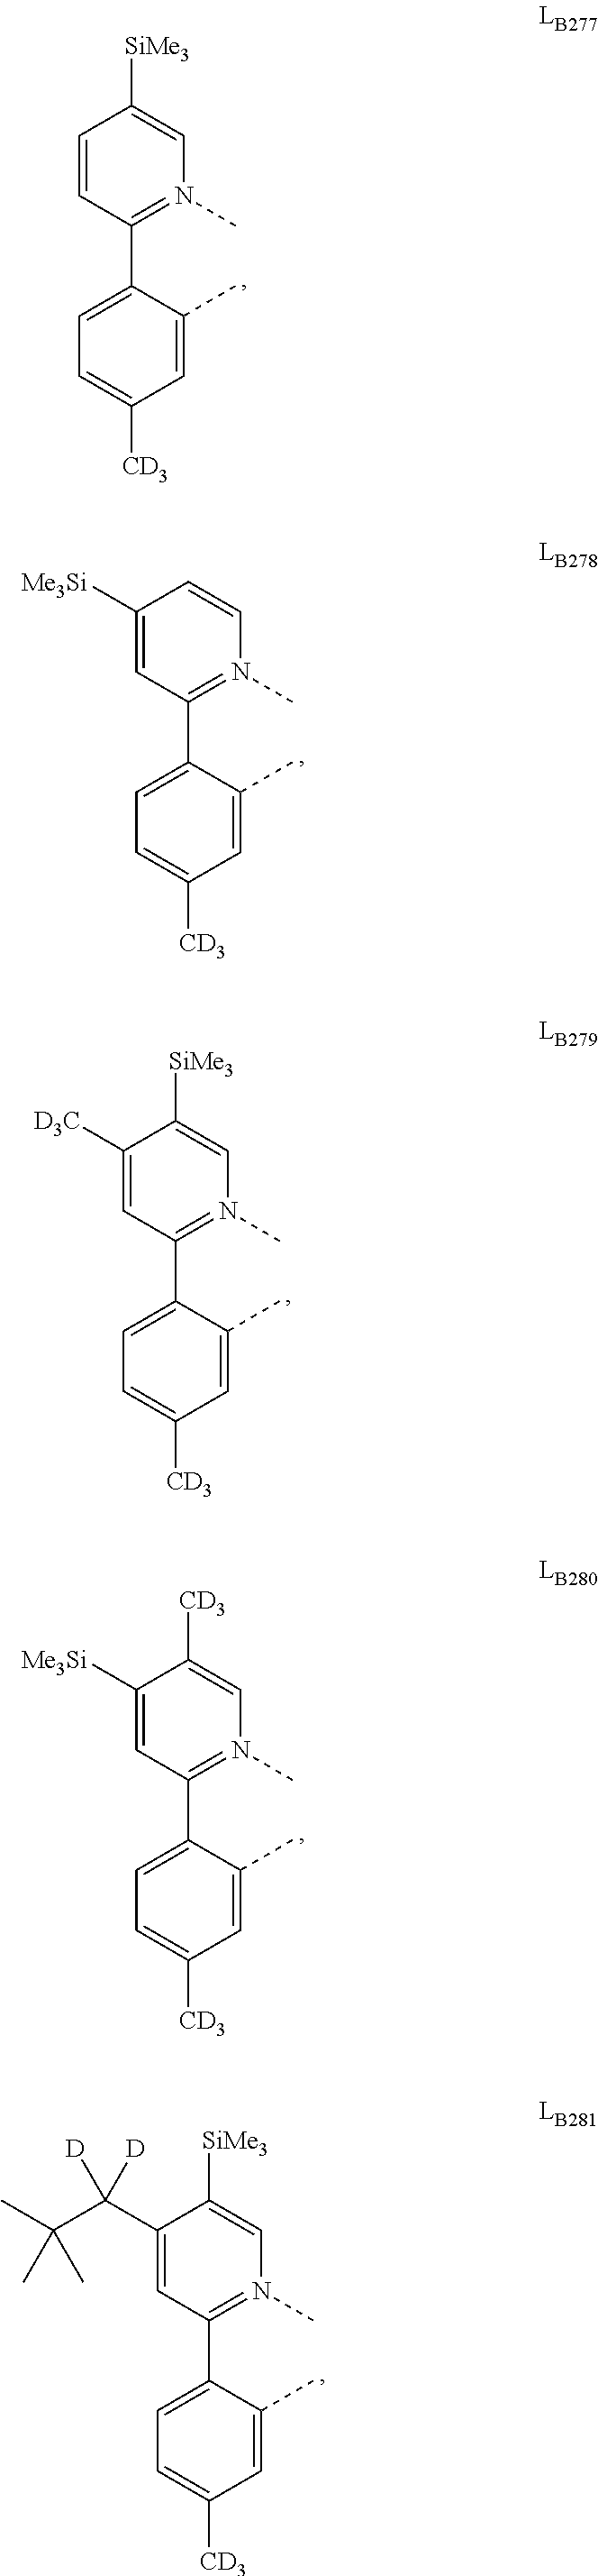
C1=C(C2=N(C)C=C([SiMe3])C=C2)C(C)=CC([CD3])=C1.C1=C(C2=N(C)C=CC([Me3Si])=C2)C(C)=CC([CD3])=C1.C1=C(C2=N(C)C=C([SiMe3])C([D3C])=C2)C(C)=CC([CD3])=C1.C1=C(C2=N(C)C=C([CD3])C([Me3Si])=C2)C(C)=CC([CD3])=C1.C1=C(C2=N(C)C=C([SiMe3])C(C(C(C)(C)C)([D])[D])=C2)C(C)=CC([CD3])=C1
